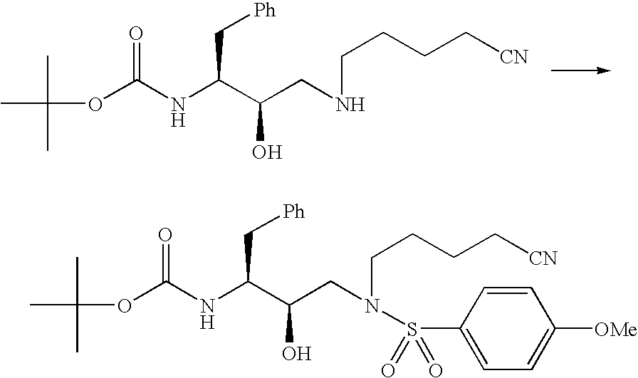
CC(C)(C)OC(NC(C(CNCCCC[CN])O)C[Ph])=O.CC(C)(C)OC(NC(C(CN(CCCC[CN])S(C1=CC=C([OMe])C=C1)(=O)=O)O)C[Ph])=O
